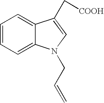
C1=CC=C2C(=C1)C(C[COOH])=CN2CC=C
